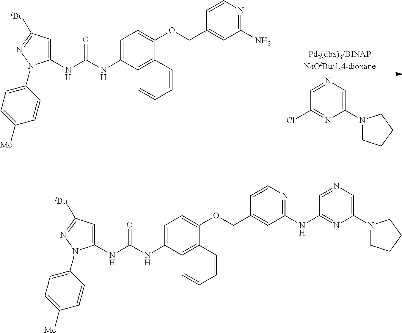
C12=C(C(NC(NC3=CC([tBu])=NN3C3=CC=C([Me])C=C3)=O)=CC=C1OCC1=CC(N)=NC=C1)C=CC=C2.C1(N2CCCC2)=CN=CC(Cl)=N1.C12=C(C(NC(NC3=CC([tBu])=NN3C3=CC=C([Me])C=C3)=O)=CC=C1OCC1=CC(NC3=NC(N4CCCC4)=CN=C3)=NC=C1)C=CC=C2
